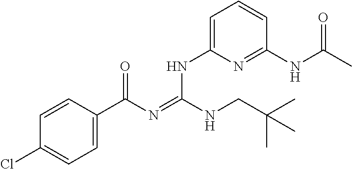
C1=CC(C(N=C(NCC(C)(C)C)NC2=CC=CC(NC(C)=O)=N2)=O)=CC=C1Cl
